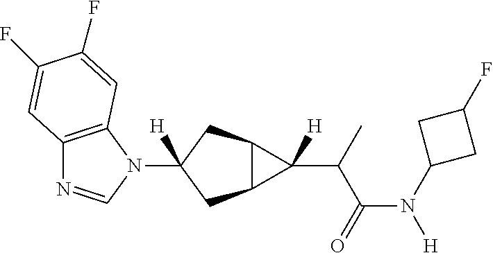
C12=C(N(C3([H])CC4C(C3)C4(C(C(N([H])C3CC(F)C3)=O)C)[H])C=N1)C=C(F)C(F)=C2
